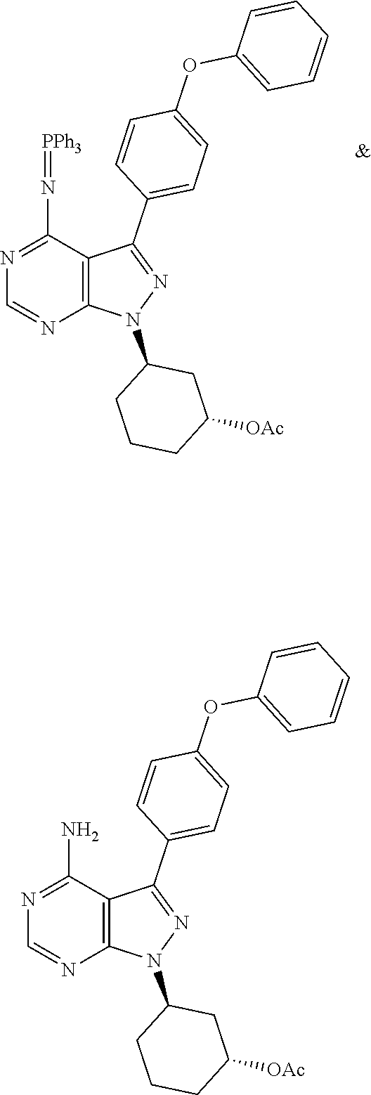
C1(OC2=CC=C(C3=NN(C4CCCC([OAc])C4)C4=C3C(N=[PPh3])=NC=N4)C=C2)=CC=CC=C1.C1(OC2=CC=C(C3=NN(C4CCCC([OAc])C4)C4=C3C(N)=NC=N4)C=C2)=CC=CC=C1
